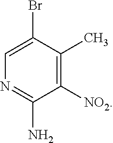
C1=C(Br)C(C)=C([NO2])C(N)=N1
